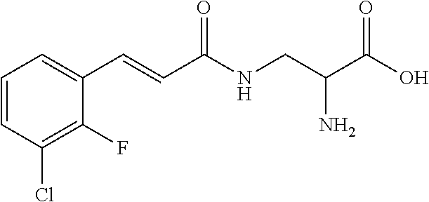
C1=CC(Cl)=C(F)C(C=CC(NCC(C(O)=O)N)=O)=C1
